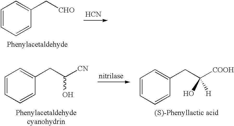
C1=CC=CC(C[CHO])=C1.[HCN].C1=CC=CC(CC([CN])O)=C1.C1=CC=CC(CC([COOH])(O)[H])=C1
